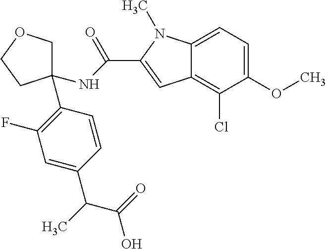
C1=C(C(C(=O)O)C)C=CC(C2(NC(=O)C3=CC4=C(Cl)C(OC)=CC=C4N3C)COCC2)=C1F
